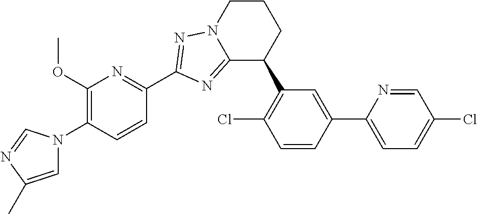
C12=NC(C3=NC(OC)=C(N4C=C(C)N=C4)C=C3)=NN1CCCC2C1=C(Cl)C=CC(C2=CC=C(Cl)C=N2)=C1
